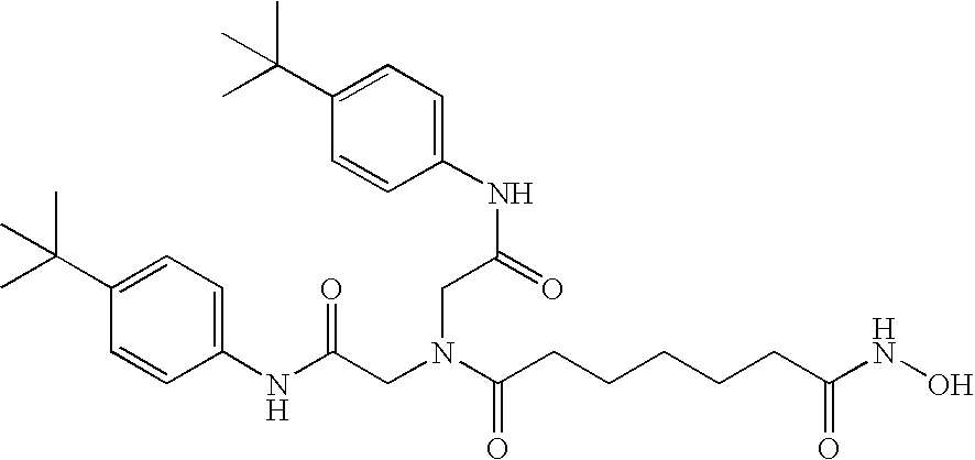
C1(NC(=O)CN(CC(NC2=CC=C(C(C)(C)C)C=C2)=O)C(=O)CCCCCC(NO)=O)=CC=C(C(C)(C)C)C=C1
